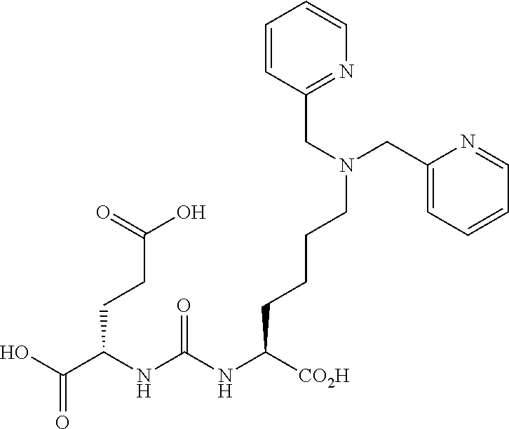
OC(C(NC(NC([CO2H])CCCCN(CC1=CC=CC=N1)CC1=NC=CC=C1)=O)CCC(=O)O)=O
